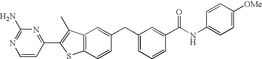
C1=CC(C2=C(C)C3=C(S2)C=CC(CC2=CC=CC(C(NC4=CC=C([OMe])C=C4)=O)=C2)=C3)=NC(N)=N1
